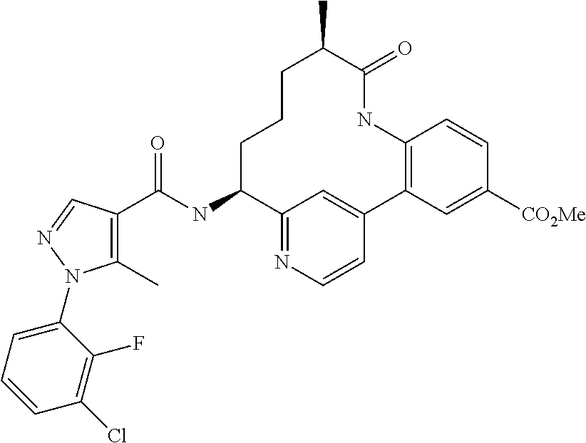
C1(C)=C(C(NC2C3=NC=CC(=C3)C3=C(NC(=O)C(C)CCC2)C=CC([CO2Me])=C3)=O)C=NN1C1=CC=CC(Cl)=C1F
